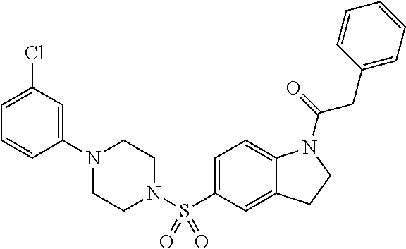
C1(N2CCN(S(C3=CC=C4C(=C3)CCN4C(=O)CC3=CC=CC=C3)(=O)=O)CC2)=CC(Cl)=CC=C1
